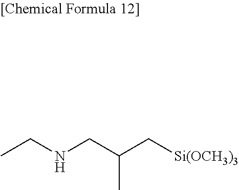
CCNCC(C[Si(OCH3)3])C
